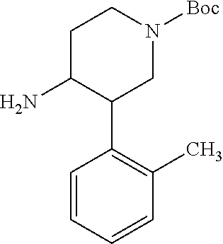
NC1C(C2=C(C)C=CC=C2)CN([Boc])CC1
